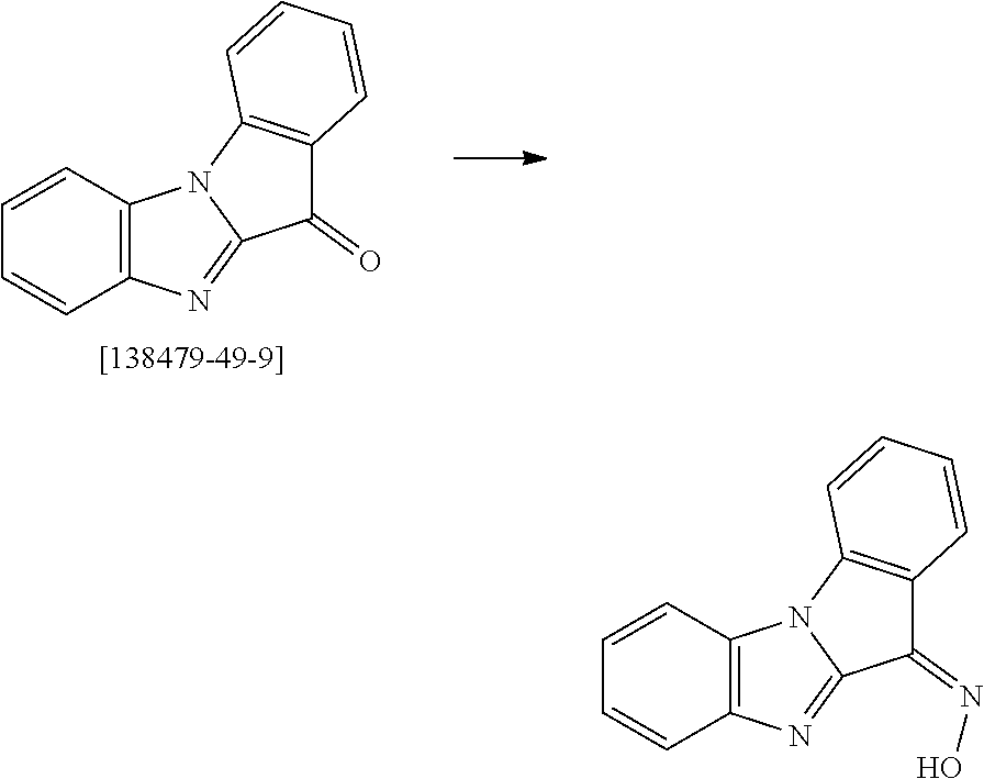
C1=CC2=C(C=C1)N=C1N2C2=C(C1=O)C=CC=C2.C1=CC2=C(C=C1)N=C1N2C2=C(C1=NO)C=CC=C2
